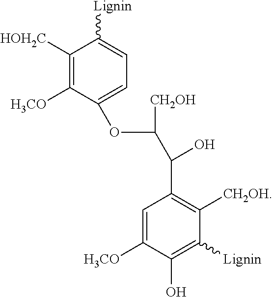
C1([HOH2C])=C([H3CO])C(OC(C(C2=C([CH2OH])C([Lignin])=C(O)C([H3CO])=C2)O)[CH2OH])=CC=C1[Lignin]
